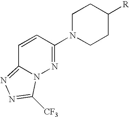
C1=CC(N2CCC([R])CC2)=NN2C1=NN=C2[CF3]
